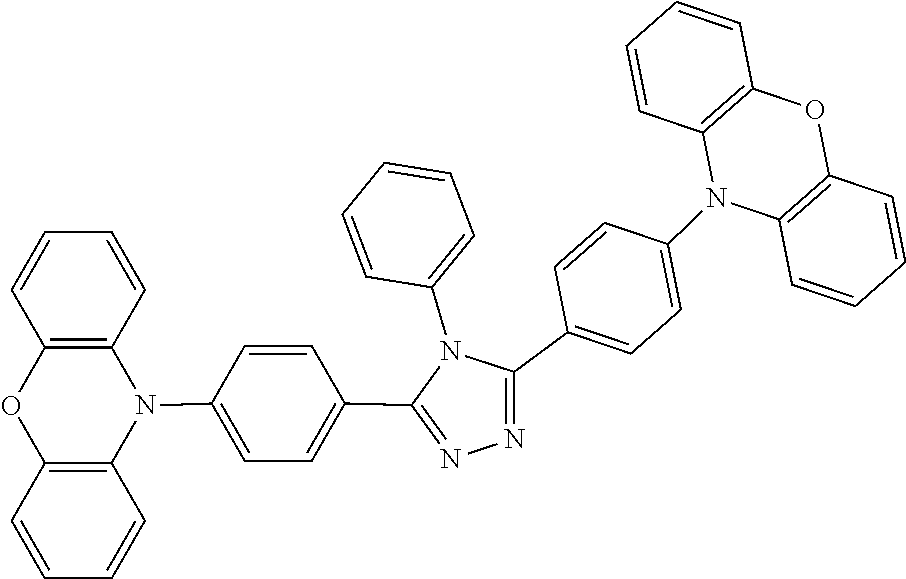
C1=CC=CC2=C1N(C1=CC=C(C3=NN=C(C4=CC=C(N5C6=C(C=CC=C6)OC6=C5C=CC=C6)C=C4)N3C3=CC=CC=C3)C=C1)C1=C(O2)C=CC=C1
